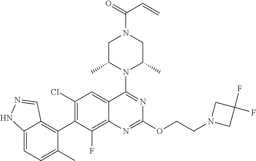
C12=CC=C(C)C(C3=C(Cl)C=C4C(=C3F)N=C(OCCN3CC(F)(F)C3)N=C4N3C(C)CN(C(=O)C=C)CC3C)=C1C=NN2
